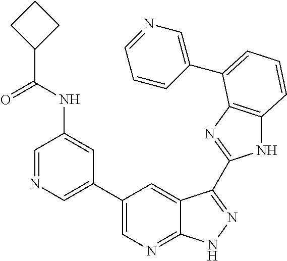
C1(C2=CN=C3C(=C2)C(C2=NC4=C(N2)C=CC=C4C2=CN=CC=C2)=NN3)=CN=CC(NC(C2CCC2)=O)=C1
